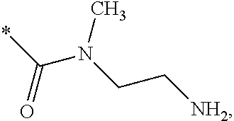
*C(N(CC[NH2])C)=O
